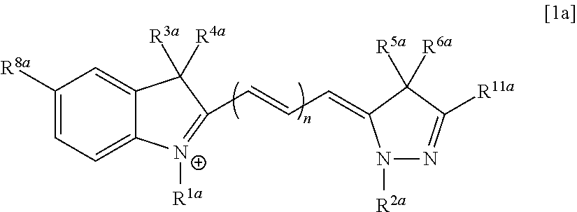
C1([R8a])=CC=C2C(=C1)C([R4a])([R3a])C(C=CC=C1N([R2a])N=C([R11a])C1([R6a])[R5a])=[N+]2[R1a]
